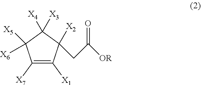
C1([X7])=C([X1])C(CC([OR])=O)([X2])C([X3])([X4])C1([X5])[X6]
